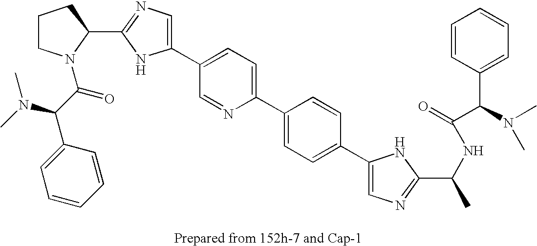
C1(C2=CC=C(C3=CC=C(C4=CN=C(C(NC(=O)C(N(C)C)C5=CC=CC=C5)C)N4)C=C3)N=C2)=CN=C(C2N(C(C(C3=CC=CC=C3)N(C)C)=O)CCC2)N1
